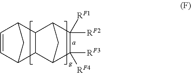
C1=CC2C3C(C1C2)C1C([RF2])([RF1])C([RF3])([RF4])C3C1.[a]
